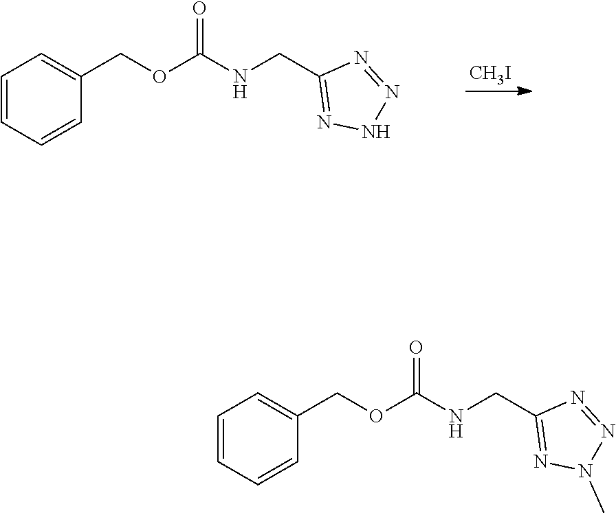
[CH3I].C1(CNC(OCC2=CC=CC=C2)=O)=NNN=N1.C1(CNC(OCC2=CC=CC=C2)=O)=NN(C)N=N1
